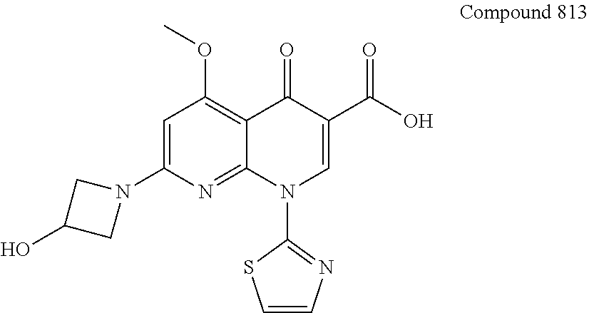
C1=C(N2CC(O)C2)N=C2C(=C1OC)C(=O)C(C(O)=O)=CN2C1=NC=CS1
